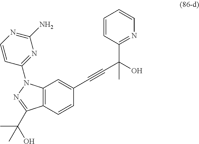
C1=C(C#CC(O)(C)C2=NC=CC=C2)C=CC2=C1N(C1=NC(N)=NC=C1)N=C2C(O)(C)C
